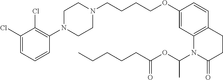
C1=C(Cl)C(Cl)=C(N2CCN(CCCCOC3=CC4=C(C=C3)CCC(=O)N4C(OC(CCCCC)=O)C)CC2)C=C1
